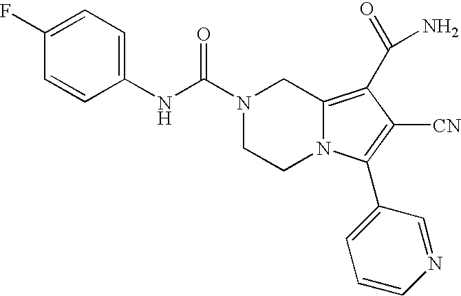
C1(F)=CC=C(NC(N2CCN3C(=C(C(N)=O)C([CN])=C3C3=CC=CN=C3)C2)=O)C=C1
